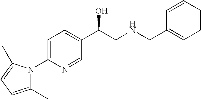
C1=C(N2C(C)=CC=C2C)N=CC(C(CNCC2=CC=CC=C2)O)=C1
